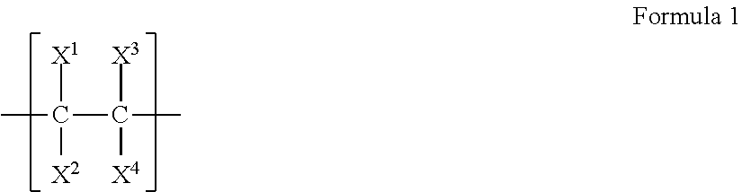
CC(C(C)([X3])[X4])([X1])[X2]
